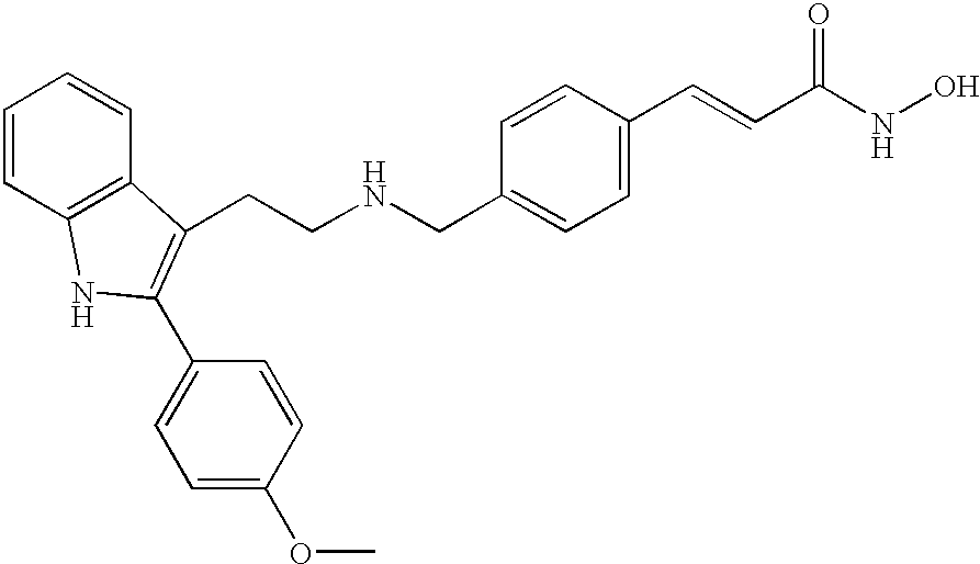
C1=CC2=C(C=C1)C(CCNCC1=CC=C(C=CC(=O)NO)C=C1)=C(C1=CC=C(OC)C=C1)N2
